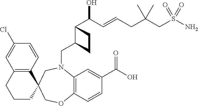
C12=C(C=CC(Cl)=C1)C1(CCC2)CN(CC2C(C(C=CCC(CS(N)(=O)=O)(C)C)O)CC2)C2=C(C=CC(C(O)=O)=C2)OC1
